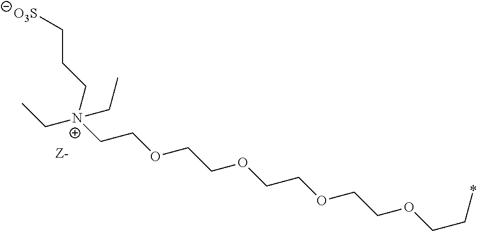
CC[N+](CCC[O3S])(CC)CCOCCOCCOCCOCC*
